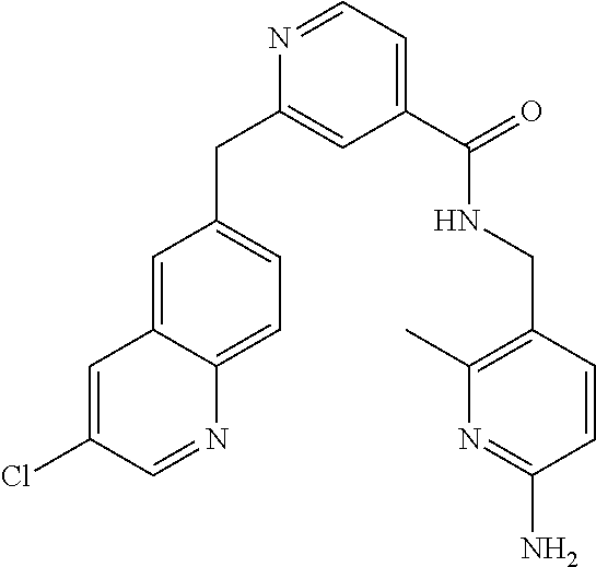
N1=CC=C(C(NCC2=C(C)N=C(N)C=C2)=O)C=C1CC1=CC=C2C(=C1)C=C(Cl)C=N2
